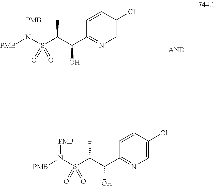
C1(C(C(S(N([PMB])[PMB])(=O)=O)C)O)=NC=C(Cl)C=C1.C1(C(C(S(N([PMB])[PMB])(=O)=O)C)O)=NC=C(Cl)C=C1
